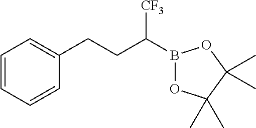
C1(CCC([CF3])B2OC(C)(C)C(C)(C)O2)=CC=CC=C1
